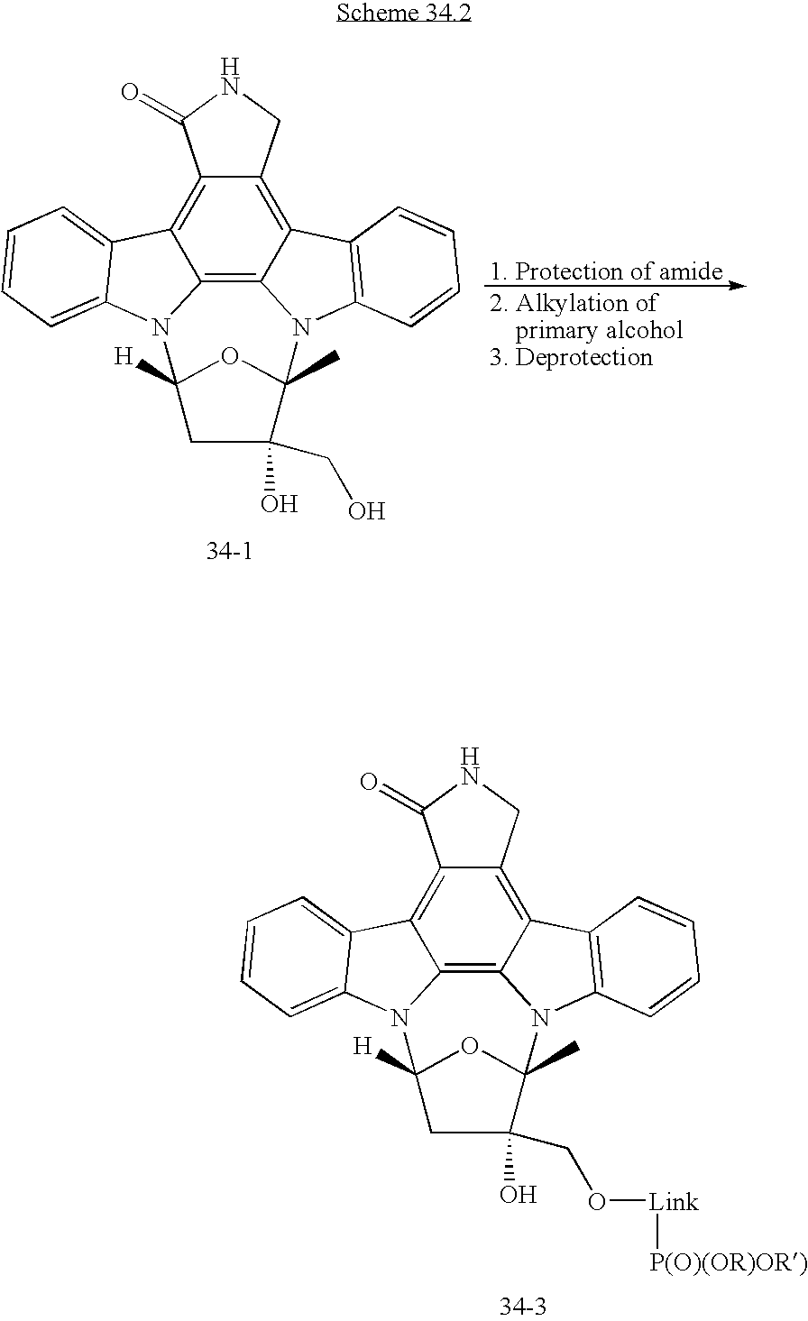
C12=C3C4=C5C(=C1C1=CC=CC=C1N2C1([H])OC(C)(N3C2=C4C=CC=C2)C(O)(CO)C1)C(=O)NC5.[1. Protection of amide].[2. Alkylation of     primary alcohol3. Deprotection].C12=C3C4=C5C(=C1C1=CC=CC=C1N2C1([H])OC(C)(N3C2=C4C=CC=C2)C(O)(CO[Link][P(O)(OR)OR)])C1)C(=O)NC5
